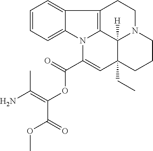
C1=CC=C2C(=C1)C1=C3N2C(C(=O)OC(C(=O)OC)=C(N)C)=CC2(CC)C3([H])N(CC1)CCC2
